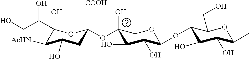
C1(O)(C(CO)O)C([AcHN])C(O)CC([COOH])(OC2(O)C(O)C(O)C(OC3C(O)C(O)C(C)OC3CO)OC2)O1
